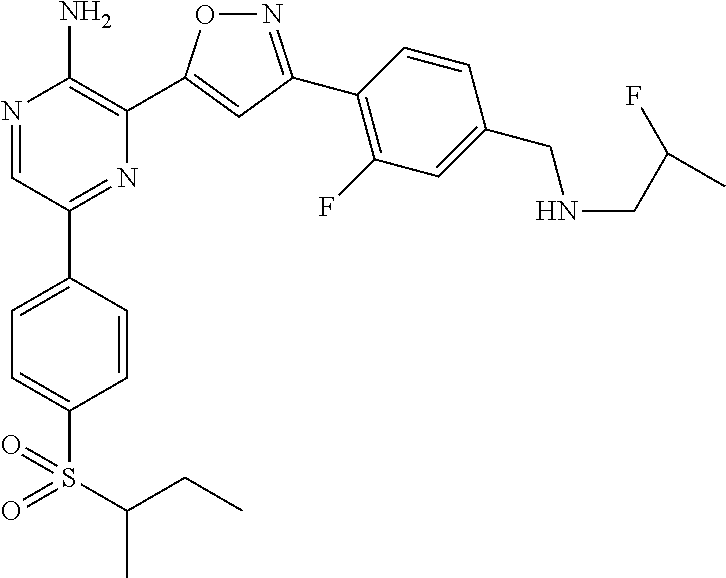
N1=C(C2=C(F)C=C(CNCC(F)C)C=C2)C=C(C2=C(N)N=CC(C3=CC=C(S(=O)(=O)C(CC)C)C=C3)=N2)O1
